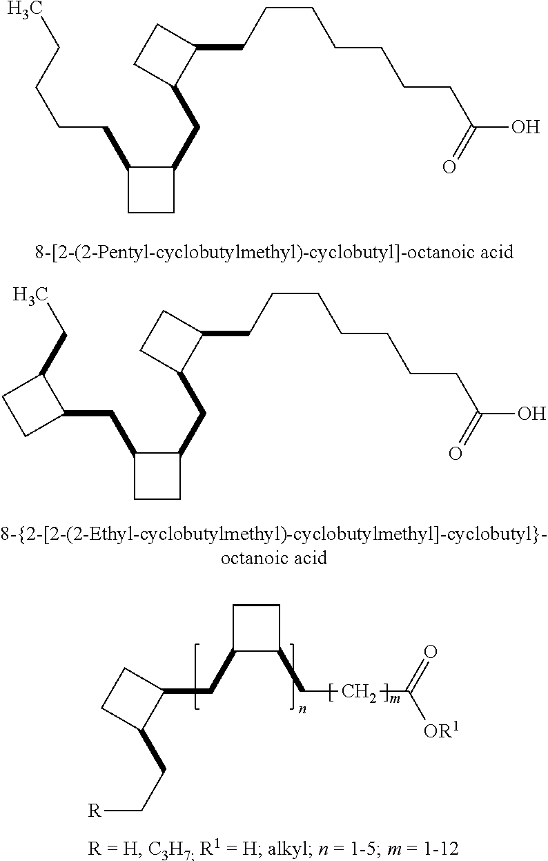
CCCCCC1CCC1CC1C(CCCCCCCC(O)=O)CC1.[R]CCC1C(CC2C(CCC(=O)[OR1])CC2)CC1.CCC1C(CC2CCC2CC2C(CCCCCCCC(O)=O)CC2)CC1
